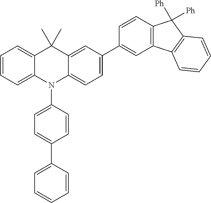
C1=CC=C2C(=C1)C(C)(C)C1=CC(C3=CC4=C(C=C3)C([Ph])([Ph])C3=C4C=CC=C3)=CC=C1N2C1=CC=C(C2=CC=CC=C2)C=C1
